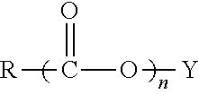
[R]C(O[Y])=O
